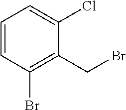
C1=CC(Br)=C(CBr)C(Cl)=C1
